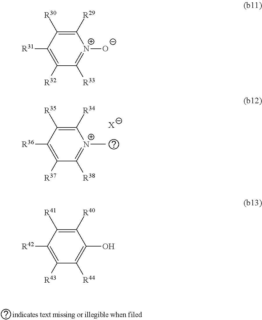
C1([R36])=C([R37])C([R38])=[N+](C)C([R34])=C1[R35].[X].C1([R31])=C([R32])C([R33])=[N+]([O-])C([R29])=C1[R30].C1([R42])=C([R43])C([R44])=C(O)C([R40])=C1[R41]
